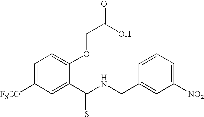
C1=C([F3CO])C=C(C(NCC2=CC([NO2])=CC=C2)=S)C(OCC(=O)O)=C1
